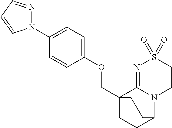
C(C12CCC(N3C1=NS(=O)(=O)CC3)CC2)OC1=CC=C(N2N=CC=C2)C=C1
